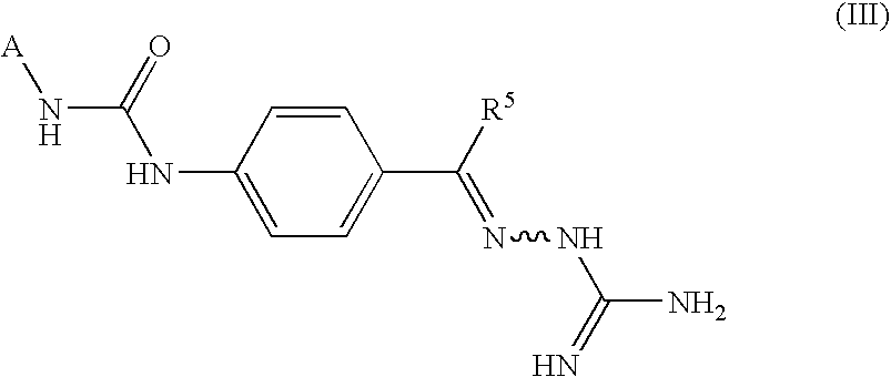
C1=CC(NC(=O)N[A])=CC=C1C([R5])=NNC(N)=N
